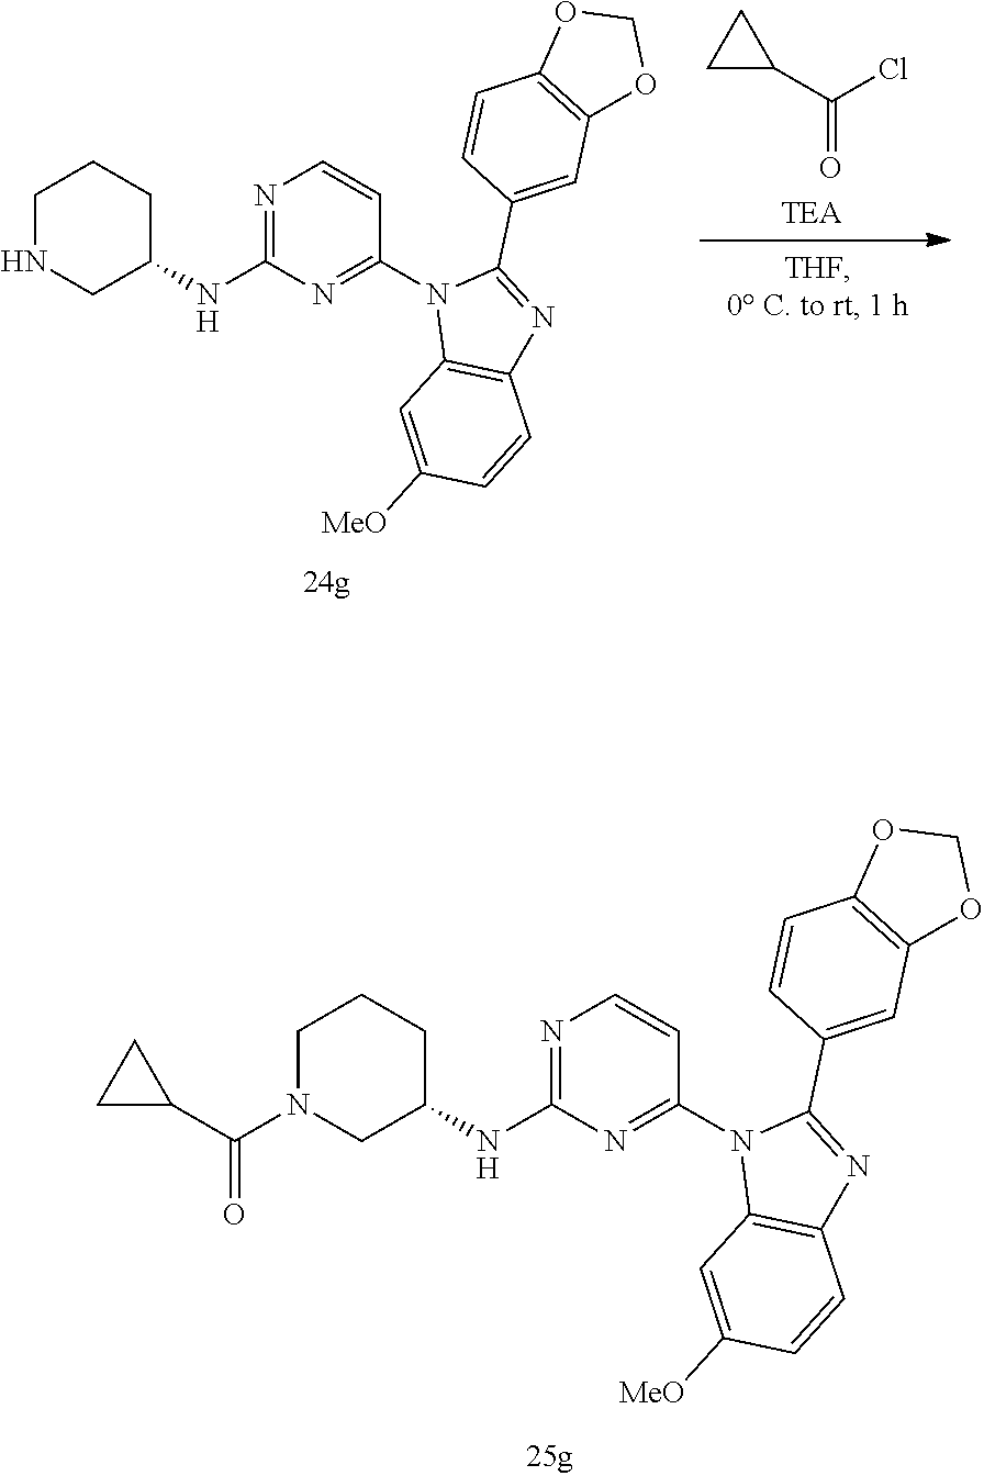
C1N(C(C2CC2)=O)CC(NC2=NC=CC(N3C4=C(N=C3C3=CC5=C(C=C3)OCO5)C=CC([MeO])=C4)=N2)CC1.C1NCC(NC2=NC=CC(N3C4=C(N=C3C3=CC5=C(C=C3)OCO5)C=CC([MeO])=C4)=N2)CC1.C1(C(Cl)=O)CC1
